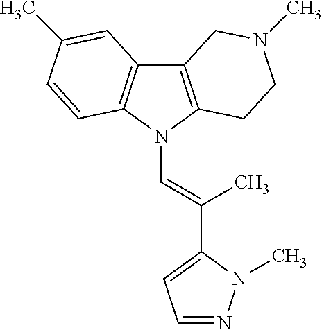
C12=C(N(C=C(C3=CC=NN3C)C)C3=C1C=C(C)C=C3)CCN(C)C2
